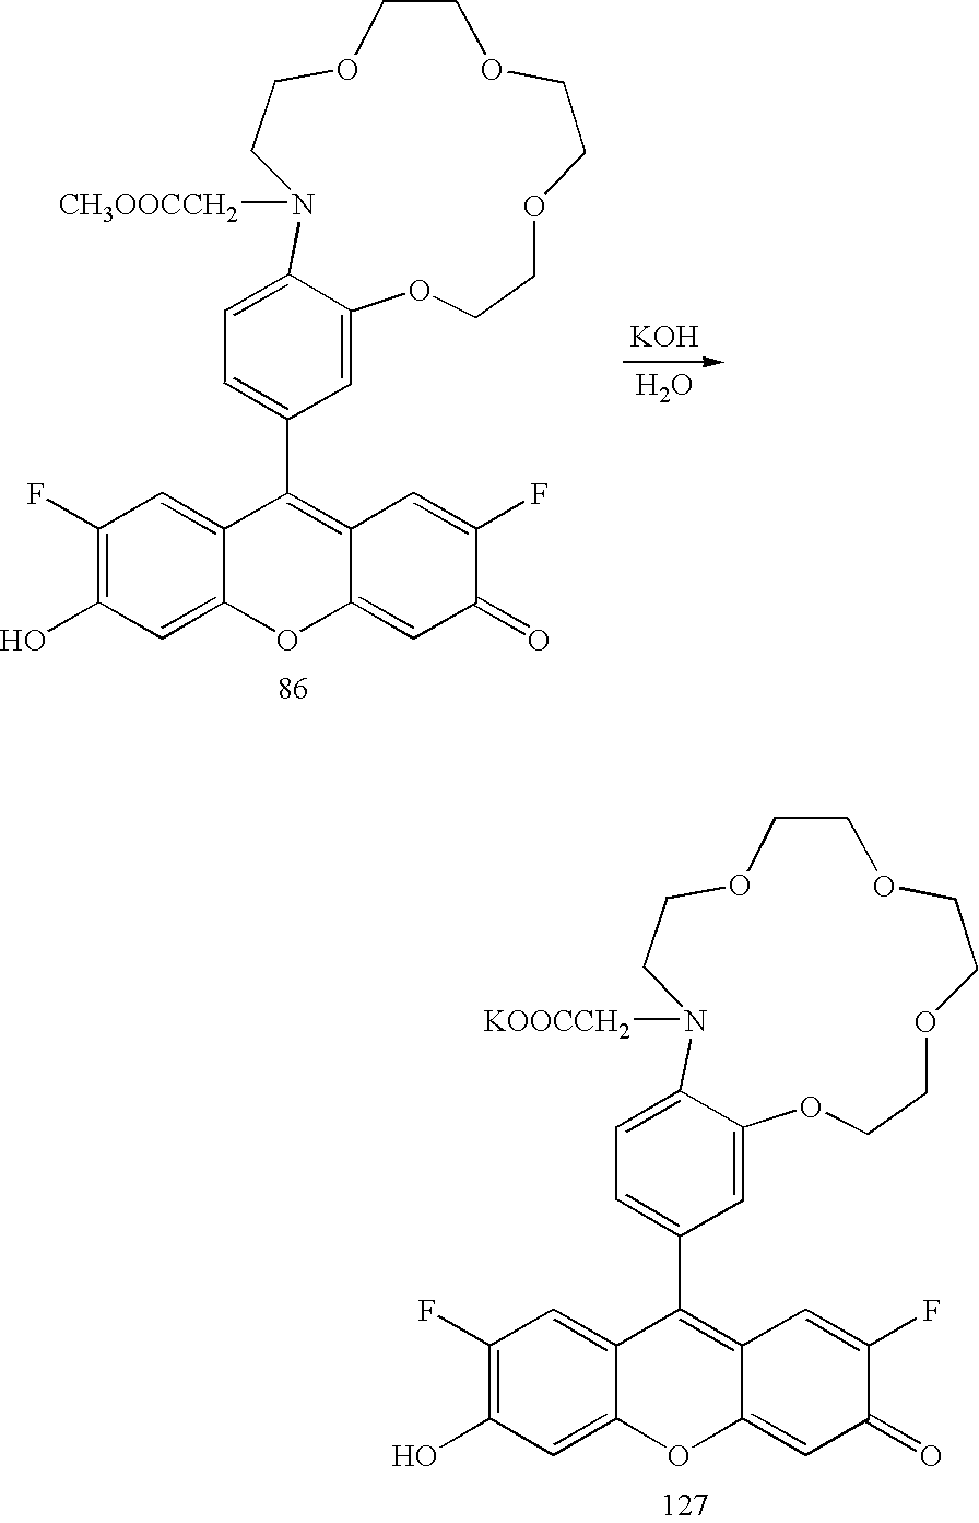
O1CCOCCOCCOC2=CC(C3=C4C(=CC(=O)C(F)=C4)OC4=CC(O)=C(F)C=C34)=CC=C2N([CH3OOCCH2])CC1.[KOH].O.O1CCOCCOCCOC2=CC(C3=C4C(=CC(=O)C(F)=C4)OC4=CC(O)=C(F)C=C34)=CC=C2N([KOOCCH2])CC1
